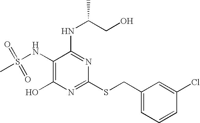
C1(NS(=O)(=O)C)=C(O)N=C(SCC2=CC=CC(Cl)=C2)N=C1NC(CO)C
